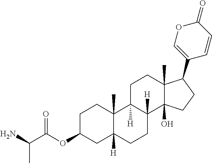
C1C(OC(C(N)C)=O)CC2([H])C(C)(C1)C1([H])C([H])(CC2)C2(O)C(C)(CC1)C(C1=COC(=O)C=C1)CC2
